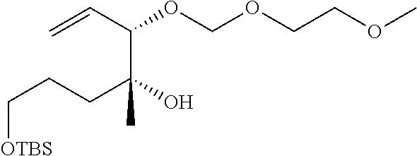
COCCOCOC(C=C)C(CCC[OTBS])(O)C
